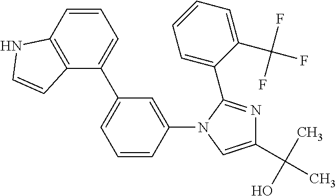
C1(C(O)(C)C)=CN(C2=CC(C3=CC=CC4=C3C=CN4)=CC=C2)C(C2=CC=CC=C2C(F)(F)F)=N1
